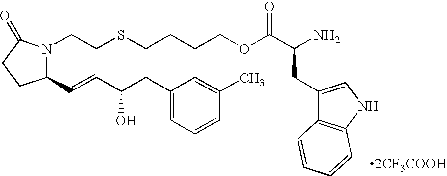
C1(C=CC(CC2=CC=CC(C)=C2)O)N(CCSCCCCOC(C(N)CC2=CNC3=C2C=CC=C3)=O)C(=O)CC1.[2CF3COOH]
